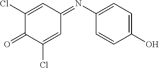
C1=C(Cl)C(=O)C(Cl)=CC1=NC1=CC=C(O)C=C1
